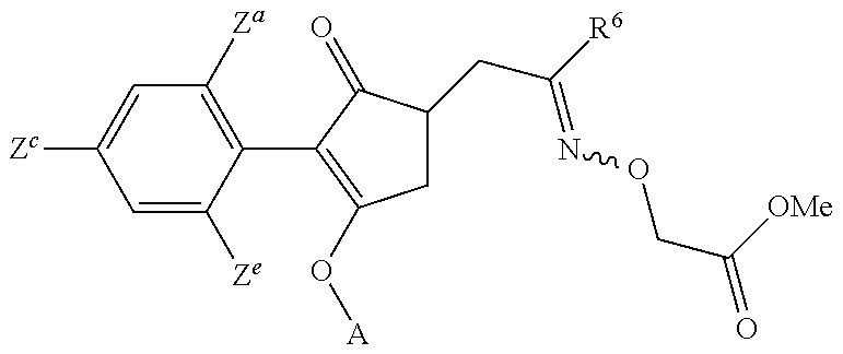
C1=C([Ze])C(C2=C(O[A])CC(CC(=NOCC(=O)[OMe])[R6])C2=O)=C([Za])C=C1[Zc]
